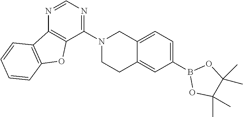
C1(B2OC(C)(C)C(C)(C)O2)=CC=C2C(=C1)CCN(C1=NC=NC3=C1OC1=C3C=CC=C1)C2
